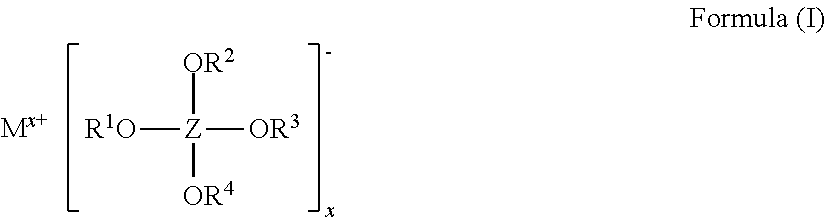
[R1O][Z]([OR3])([OR2])[OR4]
